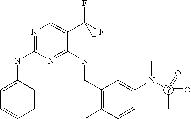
C1=CC(NC2=NC=C(C(F)(F)F)C(NCC3=C(C)C=CC(N(C(=O)(C)=O)C)=C3)=N2)=CC=C1
